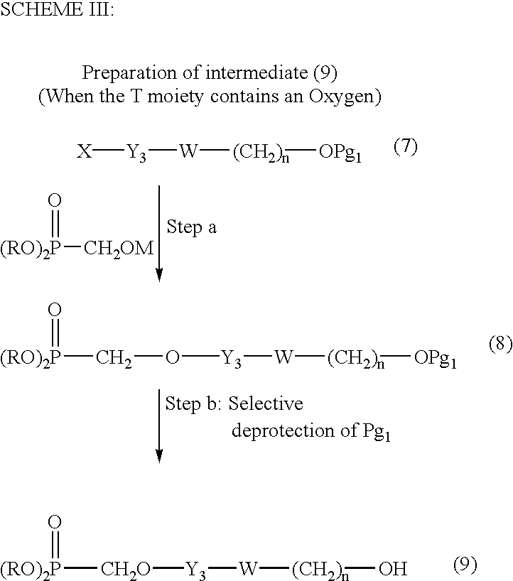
[Y3]([W][(CH2)n][OPg1])[X].[CH2OM][(RO)2P]=O.[Y3]([W][(CH2)n][OPg1])OC[(RO)2P]=O.[Y3]([W][(CH2)n]O)[CH2O][(RO)2P]=O
